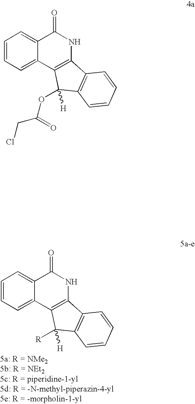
C1=CC=C2C(=C1)C(=O)NC1=C2C([H])([R])C2=C1C=CC=C2.C1=CC=C2C(=C1)C(=O)NC1=C2C([H])(OC(CCl)=O)C2=C1C=CC=C2
